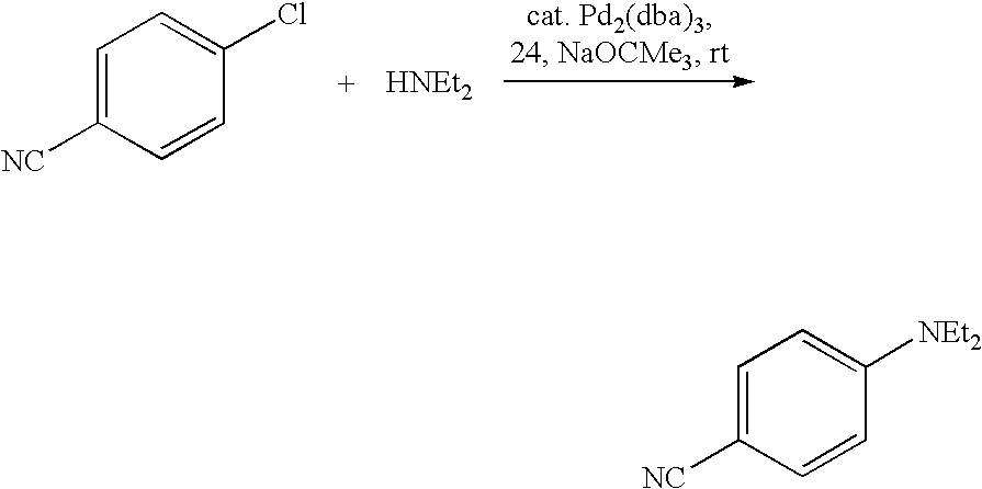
[HNEt2].C1=C([NC])C=CC(Cl)=C1.C1=C([NC])C=CC([NEt2])=C1
